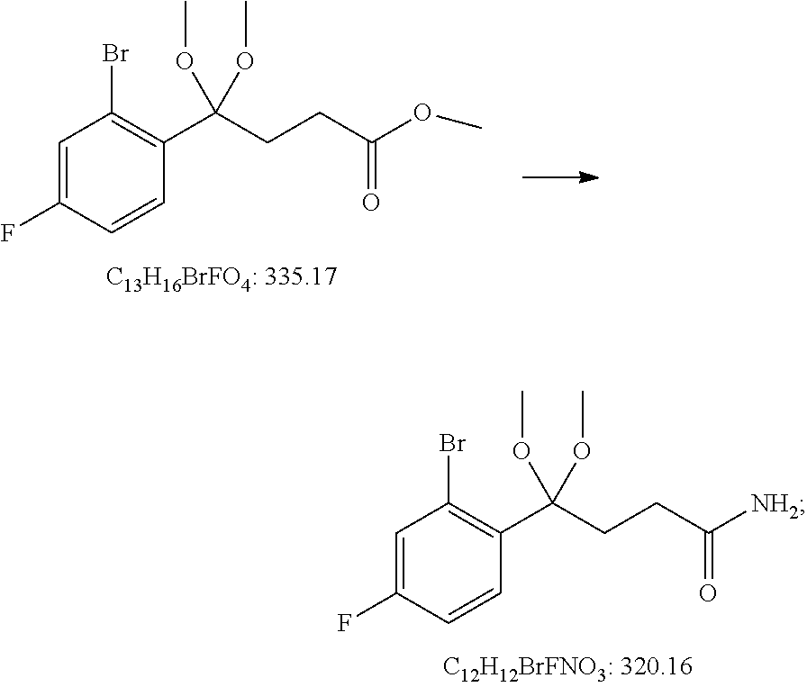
C1=C(F)C=CC(C(CCC([NH2])=O)(OC)OC)=C1Br.C1=C(F)C=CC(C(CCC(OC)=O)(OC)OC)=C1Br
